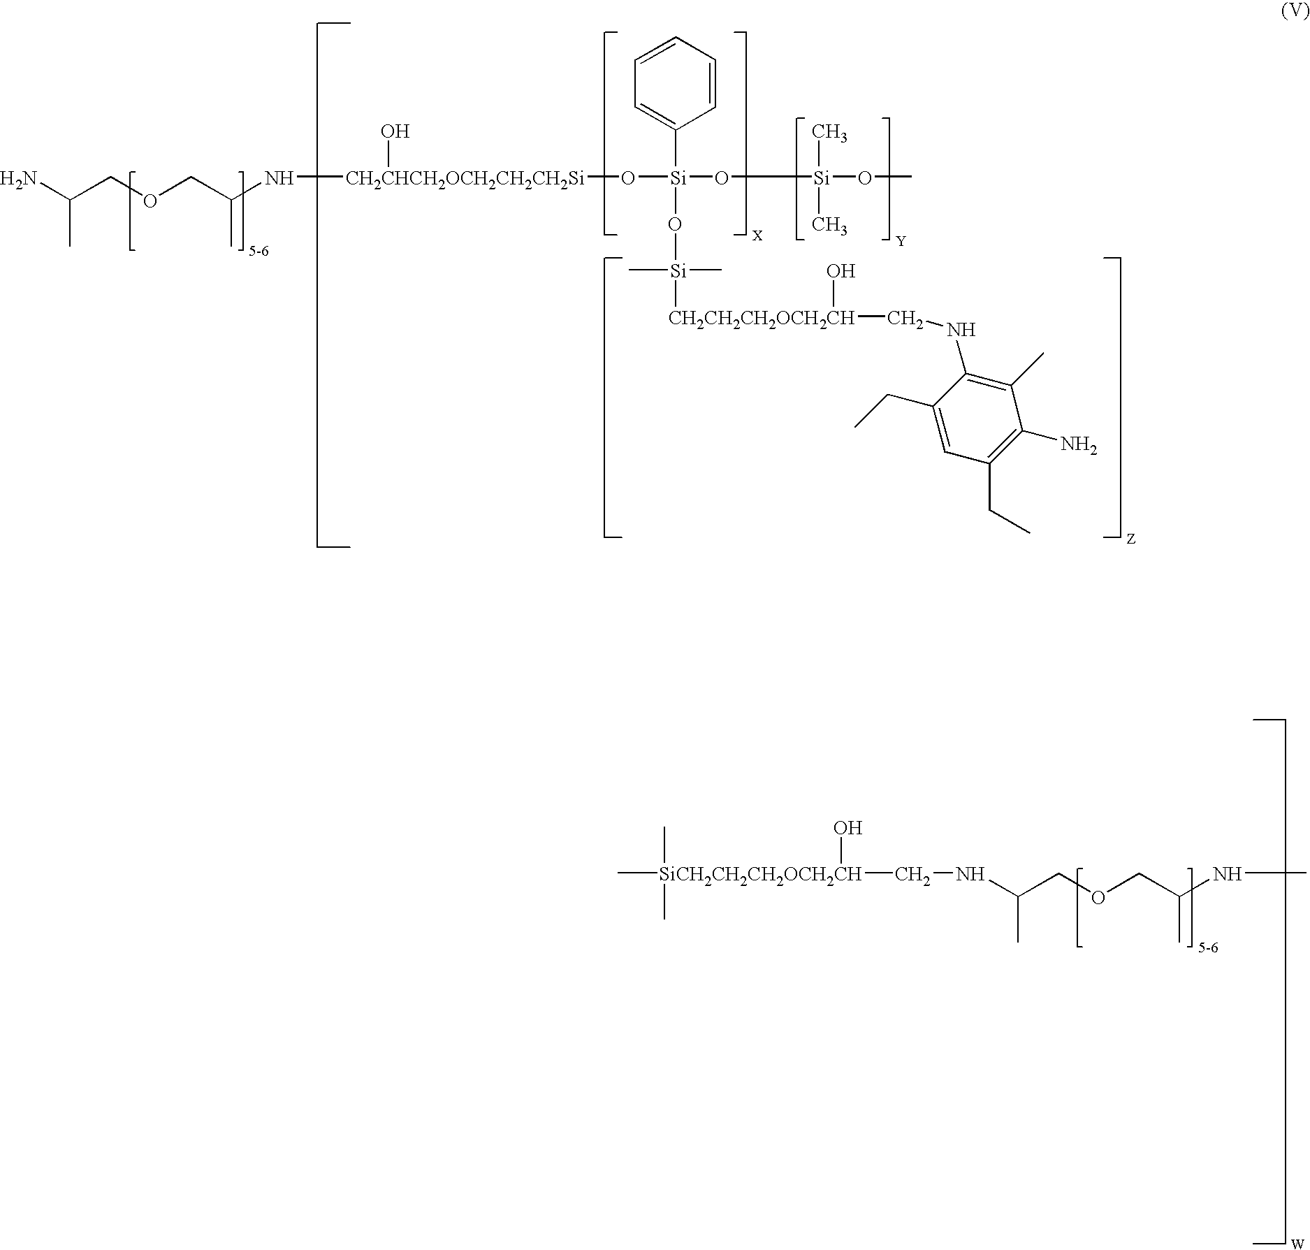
NC(COCC(N[CH2CHCH2OCH2CH2CH2Si](O[Si](O[Si](OC)(C)C)(C1=CC=CC=C1)O[Si]([CH2CH2CH2OCH2CH](CNC1=C(C)C(N)=C(CC)C=C1CC)O)(C)C)O)C)C.[SiCH2CH2CH2OCH2CH](CNC(COCC(NC)C)C)(O)(C)(C)C
